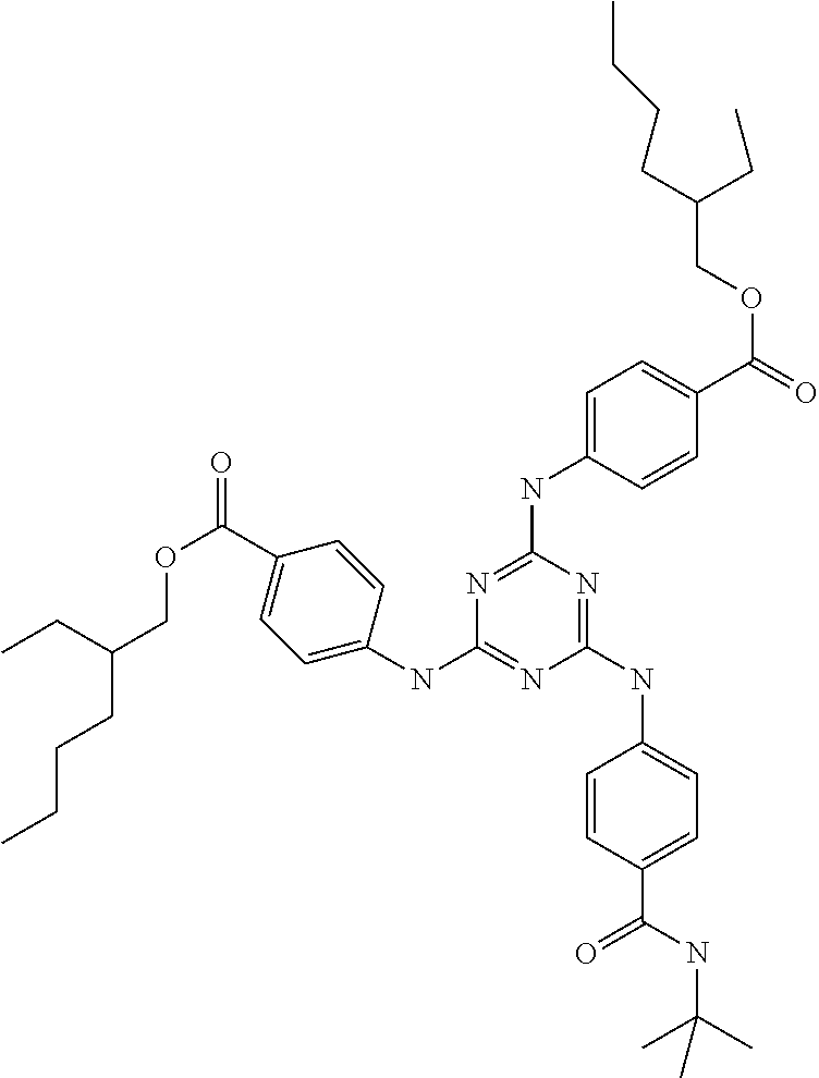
C1=C(NC2=NC(NC3=CC=C(C(OCC(CCCC)CC)=O)C=C3)=NC(NC3=CC=C(C(=O)NC(C)(C)C)C=C3)=N2)C=CC(C(OCC(CC)CCCC)=O)=C1
